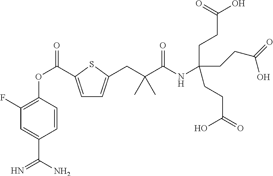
C1(F)=C(OC(=O)C2=CC=C(CC(C(=O)NC(CCC(O)=O)(CCC(=O)O)CCC(=O)O)(C)C)S2)C=CC(C(N)=N)=C1
